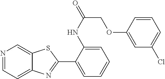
C1(NC(COC2=CC(Cl)=CC=C2)=O)=CC=CC=C1C1=NC2=CC=NC=C2S1
